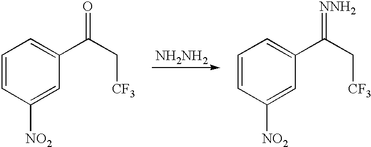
C1=C([NO2])C=CC=C1C(C[CF3])=O.[NH2NH2].C1=C([NO2])C=CC=C1C(C[CF3])=[NNH2]
